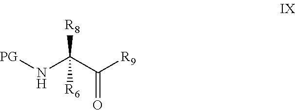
[PG]NC(C([R9])=O)([R8])[R6]
